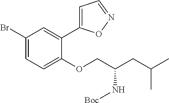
BrC1=CC=C(OCC(CC(C)C)N[Boc])C(C2=CC=NO2)=C1
